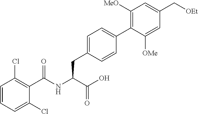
C1(Cl)=CC=CC(Cl)=C1C(NC(C(O)=O)CC1=CC=C(C2=C([MeO])C=C(C[OEt])C=C2[OMe])C=C1)=O
